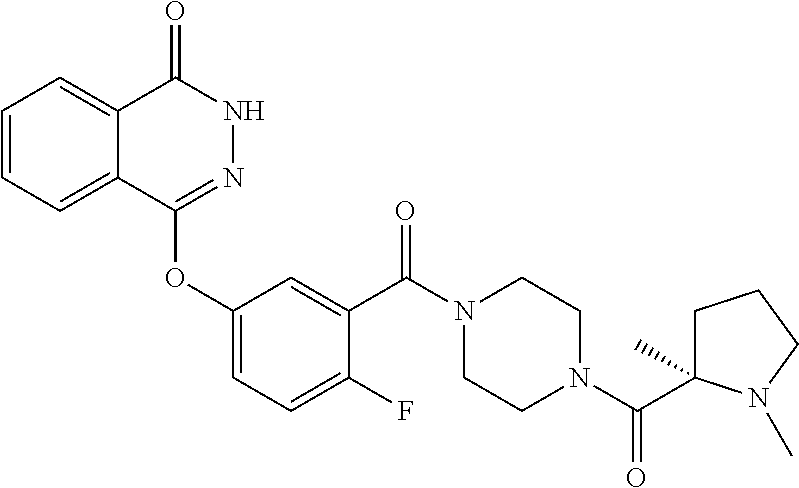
C1=CC=C2C(=C1)C(=O)NN=C2OC1=CC=C(F)C(C(N2CCN(C(C3(C)CCCN3C)=O)CC2)=O)=C1
